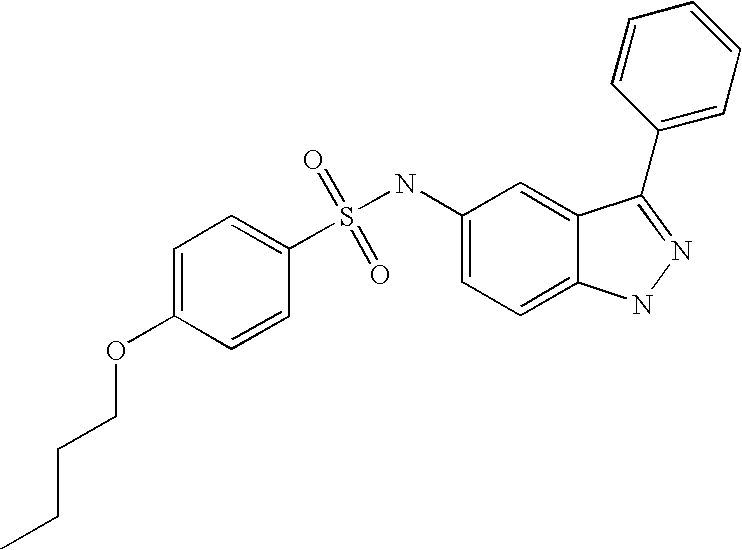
S(=O)(=O)(NC1=CC=C2C(=C1)C(C1=CC=CC=C1)=NN2)C1=CC=C(OCCCC)C=C1
